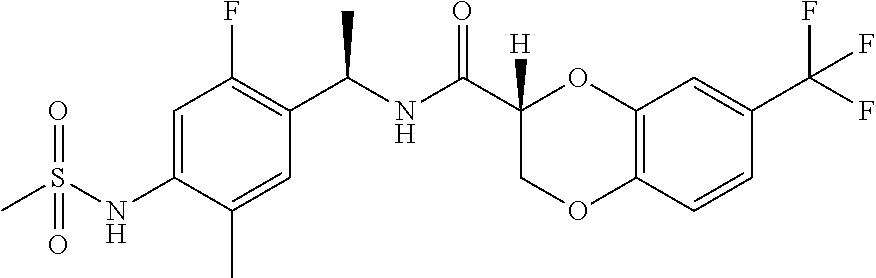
C1=C(NS(C)(=O)=O)C(C)=CC(C(NC(C2([H])COC3=C(O2)C=C(C(F)(F)F)C=C3)=O)C)=C1F
